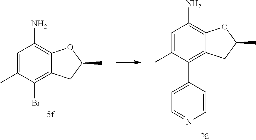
C1=C(C)C(Br)=C2C(=C1N)OC(C)C2.C1=C(C)C(C2=CC=NC=C2)=C2C(=C1N)OC(C)C2
